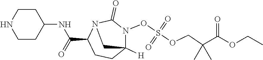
C(C1CCC2([H])N(OS(OCC(C(OCC)=O)(C)C)(=O)=O)C(=O)N1C2)(=O)NC1CCNCC1
